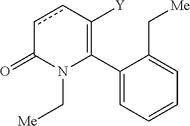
C1(C2=C([Y])ccC(=O)N2C[Me])=CC=CC=C1C[Me]
